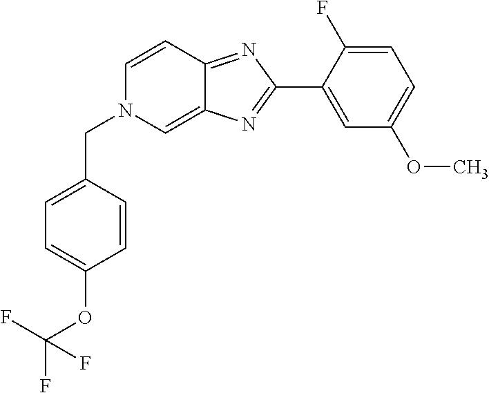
C1(C2=NC3=CN(CC4=CC=C(OC(F)(F)F)C=C4)C=CC3=N2)=CC(OC)=CC=C1F
